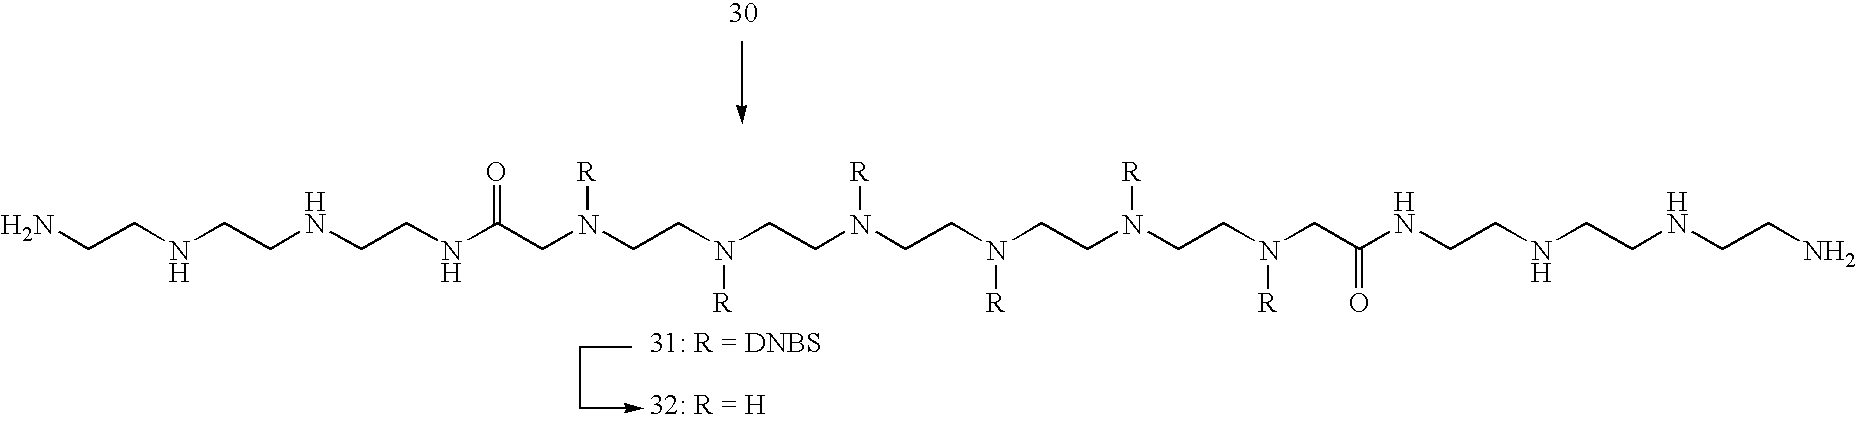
C(N(CCN(CCN(CCN(CCN(CCN(CC(NCCNCCNCCN)=O)[R])[R])[R])[R])[R])[R])C(NCCNCCNCCN)=O
